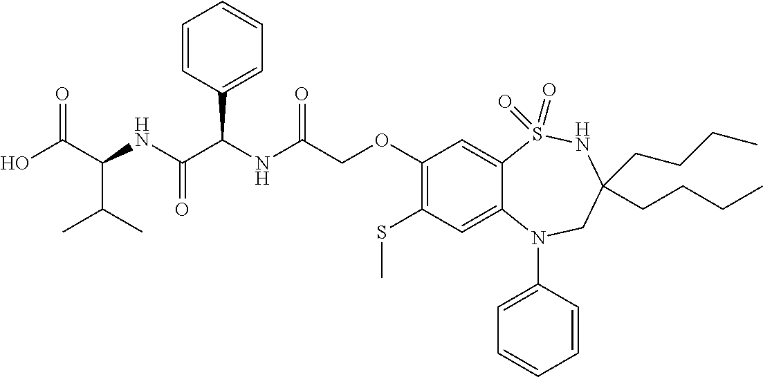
OC(C(NC(C(NC(=O)COC1=C(SC)C=C2C(=C1)S(=O)(=O)NC(CCCC)(CCCC)CN2C1=CC=CC=C1)C1=CC=CC=C1)=O)C(C)C)=O
